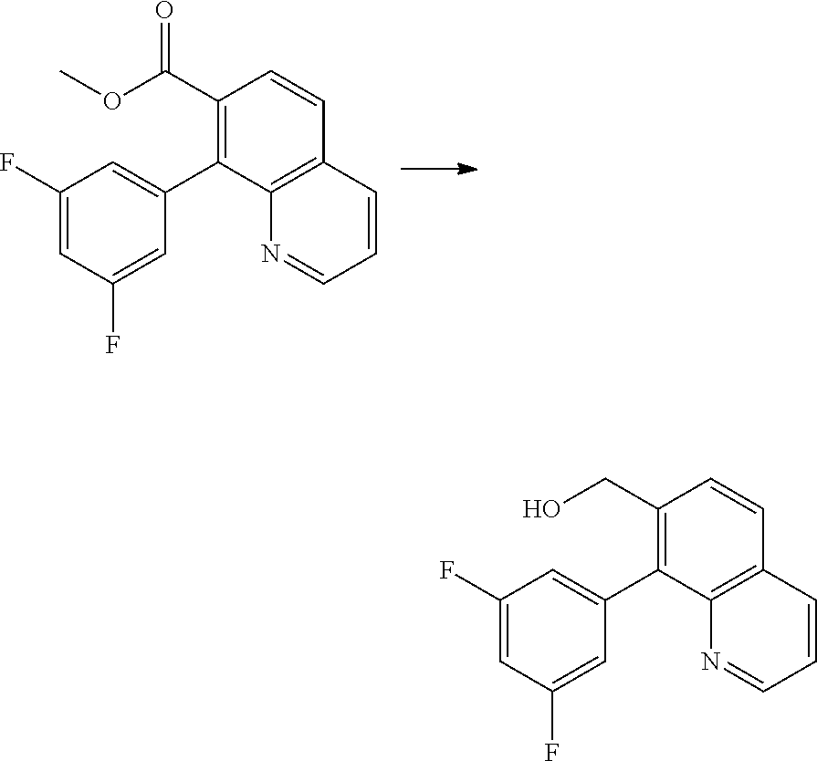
C1(C(OC)=O)=C(C2=CC(F)=CC(F)=C2)C2=C(C=C1)C=CC=N2.C1(CO)=C(C2=CC(F)=CC(F)=C2)C2=C(C=C1)C=CC=N2
